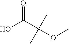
C(C(O)=O)(OC)(C)C
